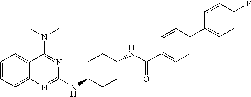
C1=CC=C2C(=C1)C(N(C)C)=NC(NC1CCC(NC(C3=CC=C(C4=CC=C(F)C=C4)C=C3)=O)CC1)=N2
